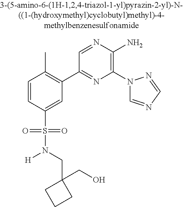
C1=CC(S(=O)(=O)N(CC2(CO)CCC2)[H])=CC(C2=NC(N3C=NC=N3)=C(N)N=C2)=C1C
